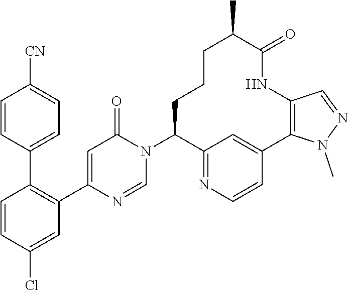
C1=CC(Cl)=CC(C2=CC(=O)N(C3C4=NC=CC(=C4)C4=C(NC(=O)C(C)CCC3)C=NN4C)C=N2)=C1C1=CC=C([CN])C=C1
